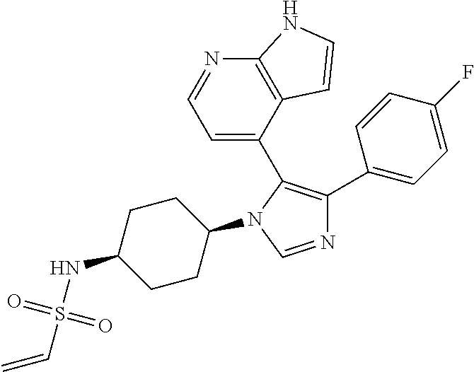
N1=CN(C2CCC(NS(C=C)(=O)=O)CC2)C(C2=CC=NC3=C2C=CN3)=C1C1=CC=C(F)C=C1
